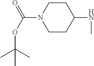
C1CC(NC)CCN1C(OC(C)(C)C)=O
